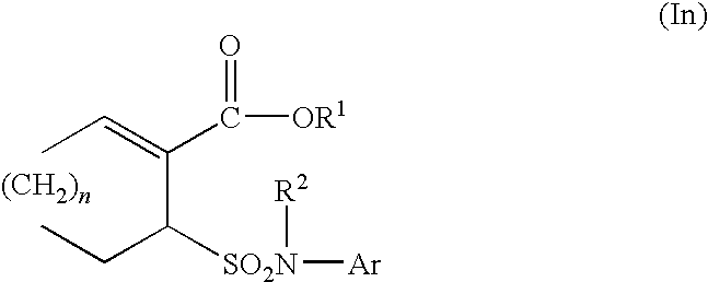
CC=C(C(CC)[SO2N]([Ar])[R2])C([OR1])=O
